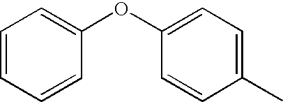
C1=CC=CC(OC2=CC=C(C)C=C2)=C1
